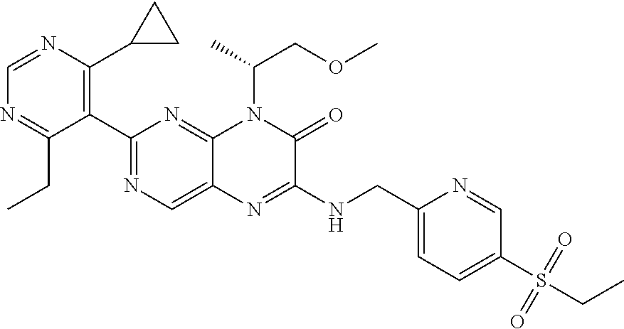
C1=NC(C2CC2)=C(C2=NC=C3C(=N2)N(C(C)COC)C(=O)C(NCC2=CC=C(S(=O)(=O)CC)C=N2)=N3)C(CC)=N1
